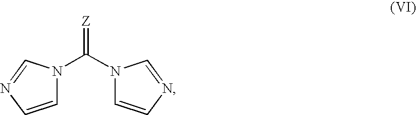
C1=CN=CN1C(=[Z])N1C=CN=C1
